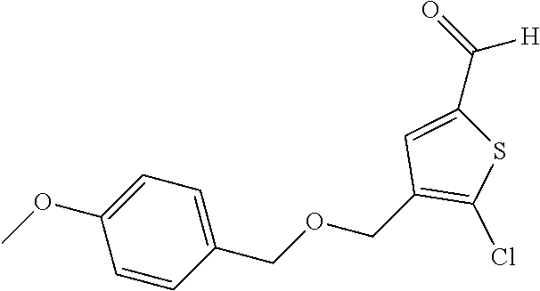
C1=CC(COCC2=C(Cl)SC(C([H])=O)=C2)=CC=C1OC
